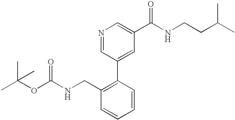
CC(OC(NCC1=C(C2=CC(C(NCCC(C)C)=O)=CN=C2)C=CC=C1)=O)(C)C
